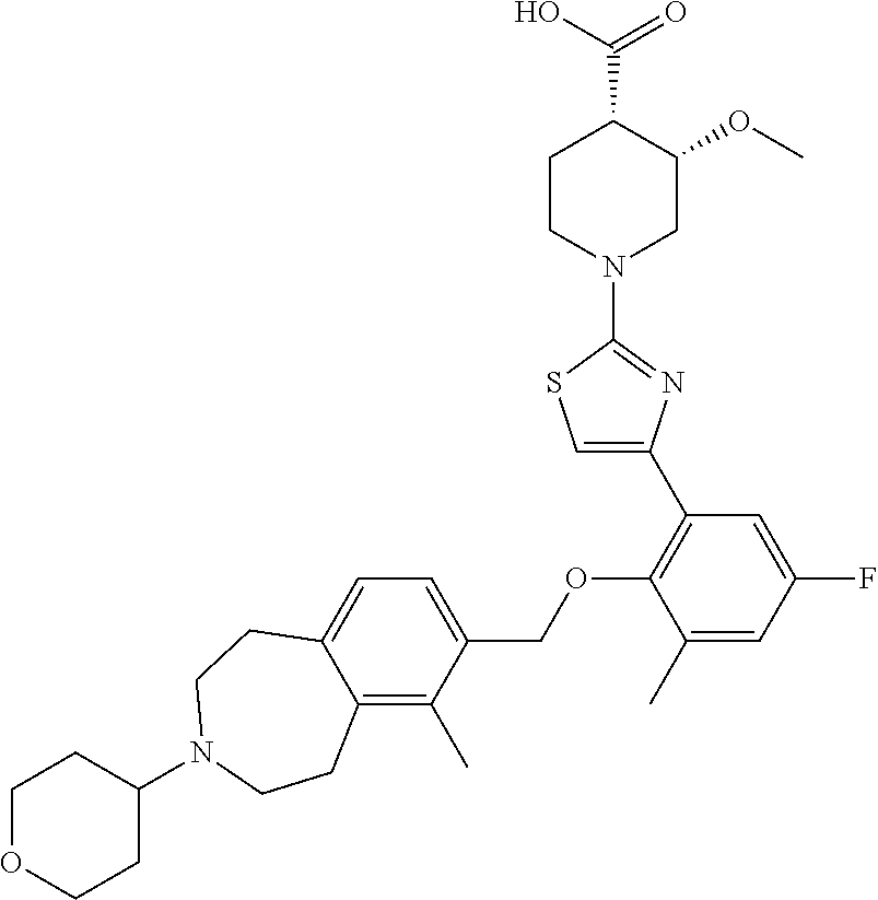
C1CN(C2=NC(C3=C(OCC4=CC=C5C(=C4C)CCN(C4CCOCC4)CC5)C(C)=CC(F)=C3)=CS2)CC(OC)C1C(O)=O
